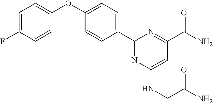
C1(C2=NC(NCC(N)=O)=CC(C(N)=O)=N2)=CC=C(OC2=CC=C(F)C=C2)C=C1
